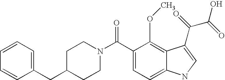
C1=CC=C(CC2CCN(C(C3=CC=C4C(=C3OC)C(C(=O)C(=O)O)=CN4)=O)CC2)C=C1
